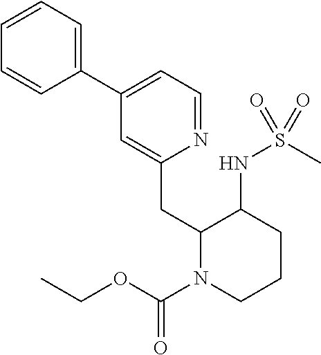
C1=CC=C(C2=CC=NC(CC3N(C(=O)OCC)CCCC3NS(C)(=O)=O)=C2)C=C1
